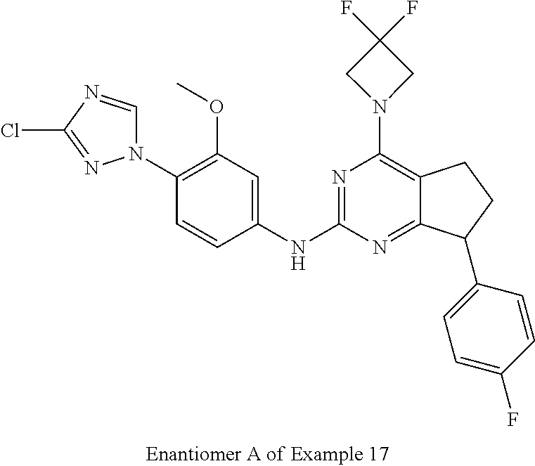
C1(N2C=NC(Cl)=N2)=C(OC)C=C(NC2=NC(N3CC(F)(F)C3)=C3C(=N2)C(C2=CC=C(F)C=C2)CC3)C=C1
